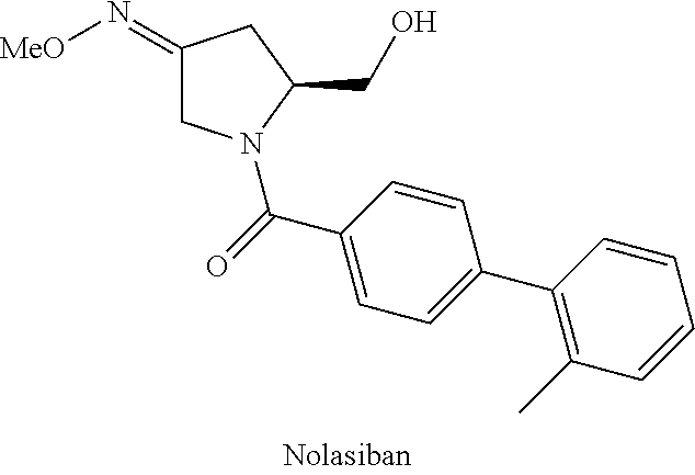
C1(=N[MeO])CN(C(=O)C2=CC=C(C3=C(C)C=CC=C3)C=C2)C(CO)C1
